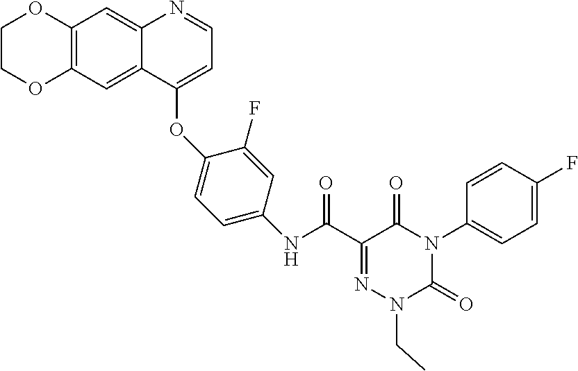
C12=C(C=C3C(=C1)N=CC=C3OC1=CC=C(NC(C3=NN(CC)C(=O)N(C4=CC=C(F)C=C4)C3=O)=O)C=C1F)OCCO2
